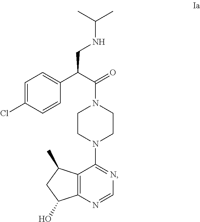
N1=CN=C(N2CCN(C(=O)C(CNC(C)C)C3=CC=C(Cl)C=C3)CC2)C2=C1C(O)CC2C
